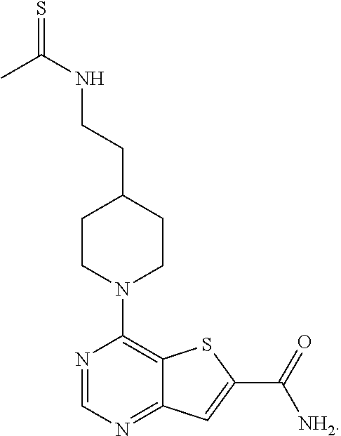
N1=CN=C2C(=C1N1CCC(CCNC(=S)C)CC1)SC(C(=O)[NH2])=C2
